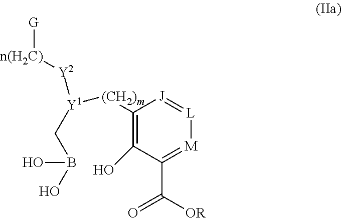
C1([(CH2)m][Y1](CB(O)O)[Y2][n(H2C)][G])=C(O)C(C([OR])=O)=[M][L]=[J]1
